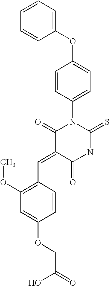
O=C1C(=CC2=C(OC)C=C(OCC(O)=O)C=C2)C(=O)N(C2=CC=C(OC3=CC=CC=C3)C=C2)C(=S)N1
